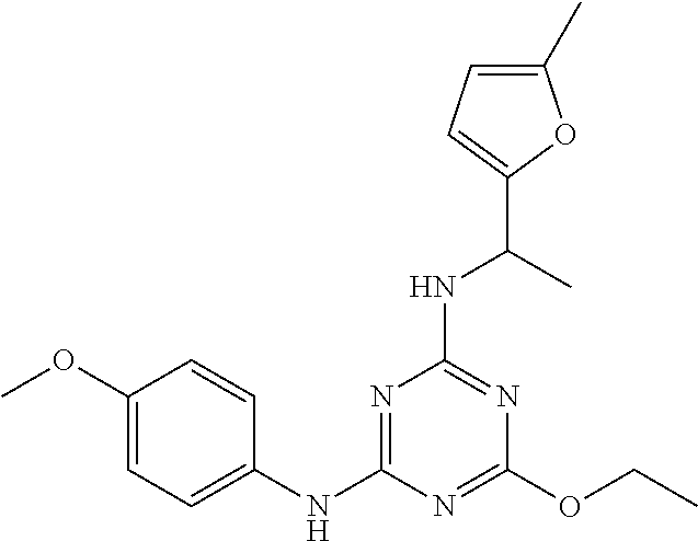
C1(OC)=CC=C(NC2=NC(NC(C3=CC=C(C)O3)C)=NC(OCC)=N2)C=C1
